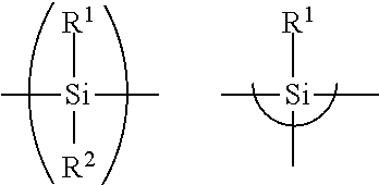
C[Si](C)([R1])[R2].C[Si](C)([R1])C
